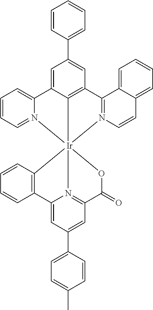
C1=C2C3=C(C=C1C1=CC=CC=C1)C1=N(C=CC4=CC=CC=C14)[Ir]314(N3=CC=CC=C23)N2=C(C=C(C3=CC=C(C)C=C3)C=C2C2=C1C=CC=C2)C(=O)O4
